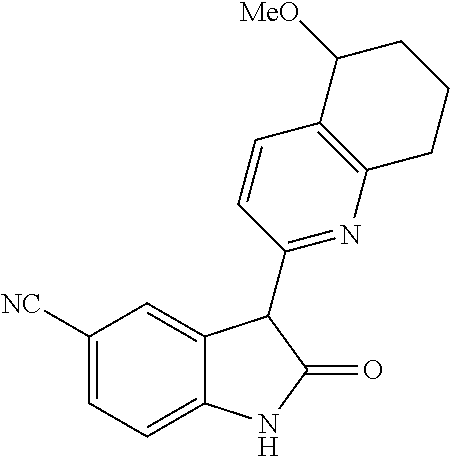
C1([NC])=CC=C2C(=C1)C(C1=NC3=C(C=C1)C([MeO])CCC3)C(=O)N2
